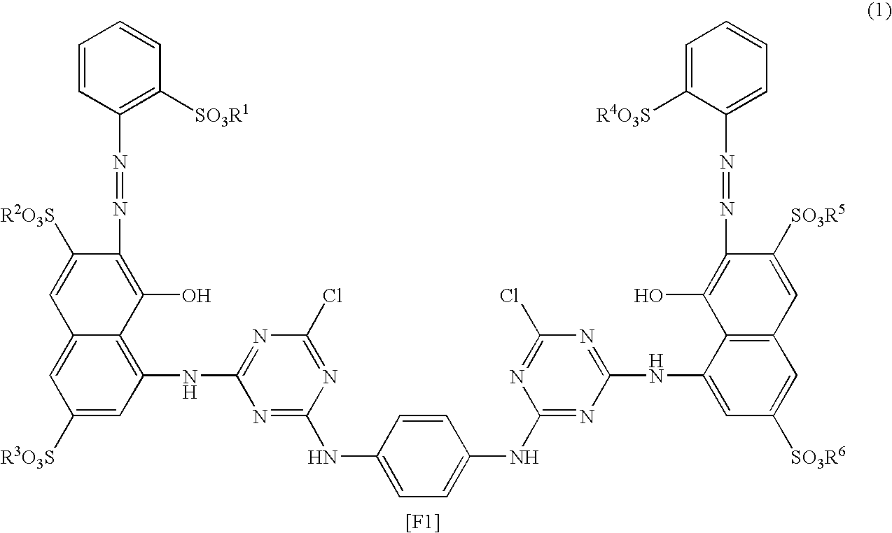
C1=CC(N=NC2=C(O)C3=C(NC4=NC(Cl)=NC(NC5=CC=C(NC6=NC(NC7=CC([SO3R6])=CC8=C7C(O)=C(N=NC7=CC=CC=C7[R4O3S])C([SO3R5])=C8)=NC(Cl)=N6)C=C5)=N4)C=C([R3O3S])C=C3C=C2[R2O3S])=C([SO3R1])C=C1.[[F1]]
